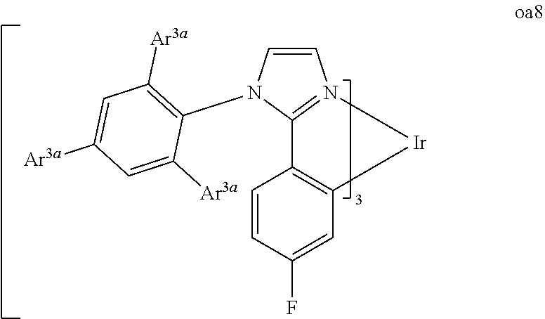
C1=CC(F)=CC2=C1C1=N(C=CN1C1=C([Ar3a])C=C([Ar3a])C=C1[Ar3a])[Ir]2
